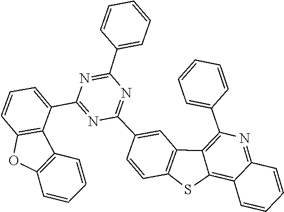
C1=C(C2=NC(C3=CC4=C(SC5=C6C(=NC(C7=CC=CC=C7)=C45)C=CC=C6)C=C3)=NC(C3=CC=CC=C3)=N2)C2=C(C=C1)OC1=C2C=CC=C1
